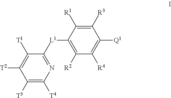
C1([T3])=C([T4])N=C([L1]C2=C([R2])C([R4])=C([Q1])C([R3])=C2[R1])C([T1])=C1[T2]
